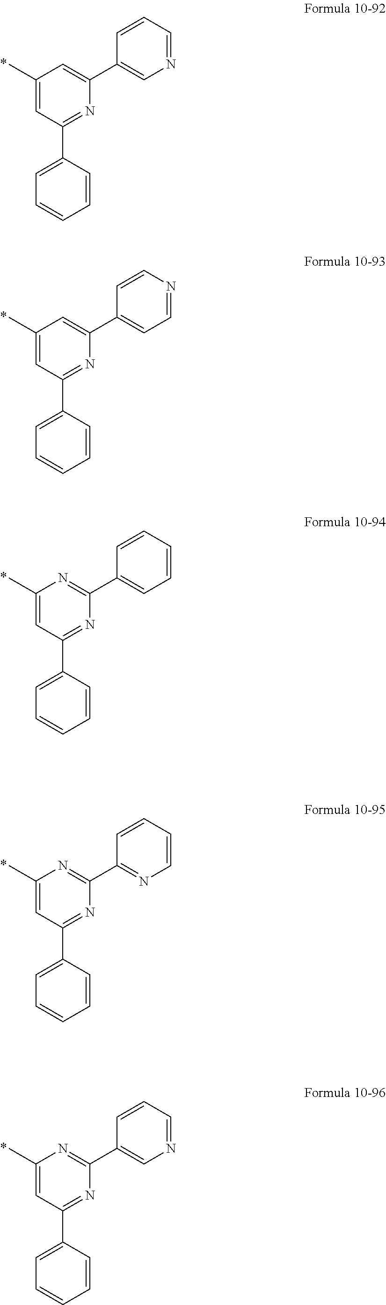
C1(C)=CC(C2=CC=CC=C2)=NC(C2=CN=CC=C2)=C1.C1(C)=CC(C2=CC=CC=C2)=NC(C2=CC=NC=C2)=C1.C1(C)=CC(C2=CC=CC=C2)=NC(C2=CC=CC=C2)=N1.C1(C)=CC(C2=CC=CC=C2)=NC(C2=NC=CC=C2)=N1.C1(C)=CC(C2=CC=CC=C2)=NC(C2=CN=CC=C2)=N1
